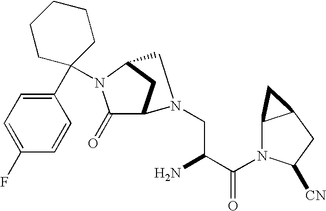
C1(=O)C2CC(N1C1(C3=CC=C(F)C=C3)CCCCC1)CN2CC(C(N1C2C(CC1[CN])C2)=O)N
